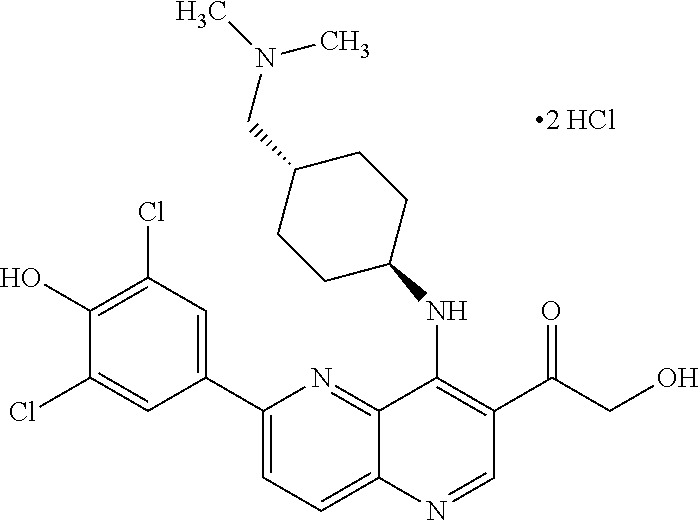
C1(C2=CC(Cl)=C(O)C(Cl)=C2)=CC=C2C(=N1)C(NC1CCC(CN(C)C)CC1)=C(C(=O)CO)C=N2
